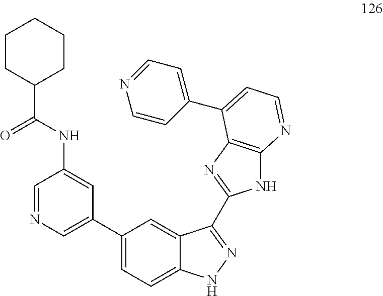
C1=NC=C(C2=CC=C3C(=C2)C(C2=NC4=C(N2)N=CC=C4C2=CC=NC=C2)=NN3)C=C1NC(C1CCCCC1)=O
